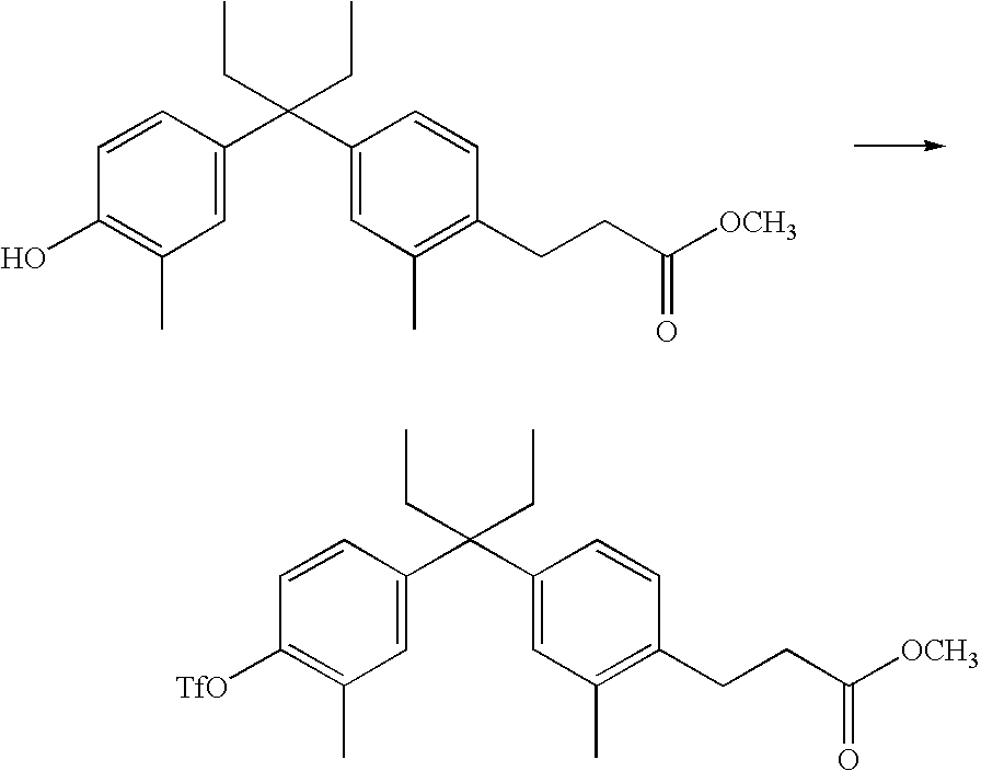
C1=CC(C(C2=CC(C)=C(CCC(=O)[OCH3])C=C2)(CC)CC)=CC(C)=C1O.C1=CC(C(C2=CC(C)=C(CCC(=O)[OCH3])C=C2)(CC)CC)=CC(C)=C1[TfO]
